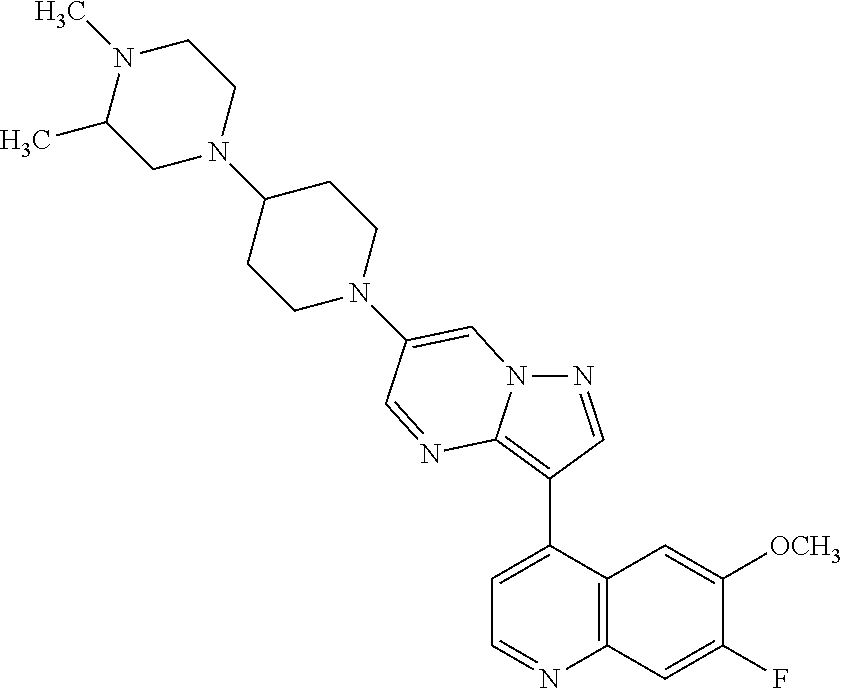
N1=CC(C2=CC=NC3=C2C=C([OCH3])C(F)=C3)=C2N1C=C(N1CCC(N3CCN(C)C(C)C3)CC1)C=N2
